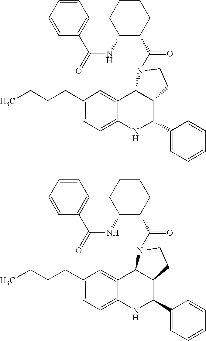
C1(CCCC)=CC=C2C(=C1)C1C(C(C3=CC=CC=C3)N2)CCN1C(=O)C1C(NC(=O)C2=CC=CC=C2)CCCC1.C1(CCCC)=CC=C2C(=C1)C1C(C(C3=CC=CC=C3)N2)CCN1C(=O)C1C(NC(=O)C2=CC=CC=C2)CCCC1
